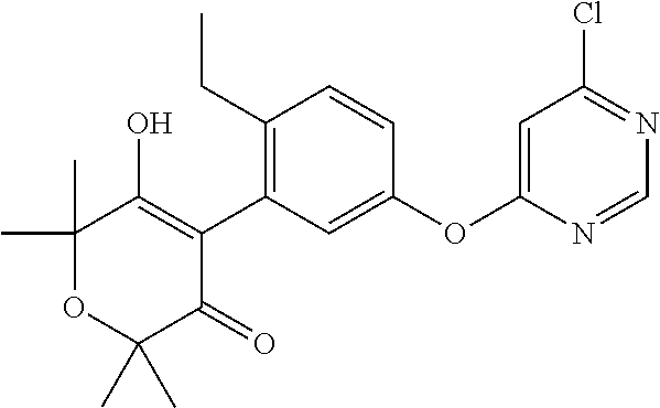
C1(C2=C(CC)C=CC(OC3=CC(Cl)=NC=N3)=C2)=C(O)C(C)(C)OC(C)(C)C1=O
